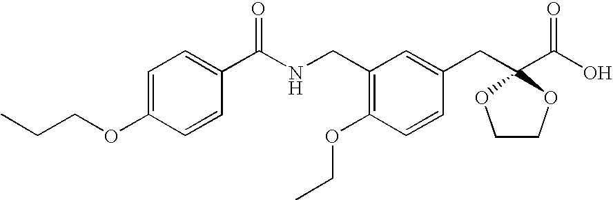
C1=C(OCCC)C=CC(C(NCC2=C(OCC)C=CC(CC3(C(O)=O)OCCO3)=C2)=O)=C1
